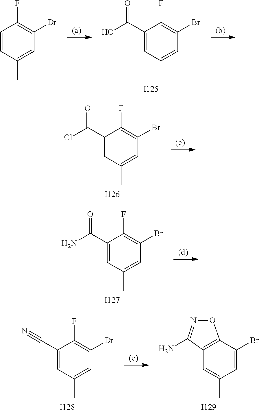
C1(C)=CC(Br)=C(F)C(C(O)=O)=C1.[I125].C1=CC(C)=CC(Br)=C1F.C1(C)=CC(Br)=C(F)C(C(Cl)=O)=C1.[I126].C1(C)=CC(Br)=C(F)C(C(N)=O)=C1.[I127].C1(C)=CC(Br)=C(F)C(C#N)=C1.[I128].[I129].C1(C)=CC2=C(C(Br)=C1)ON=C2N
